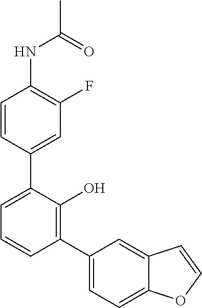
C1=CC(C2=CC=CC(C3=CC=C4C(=C3)C=CO4)=C2O)=CC(F)=C1NC(C)=O
